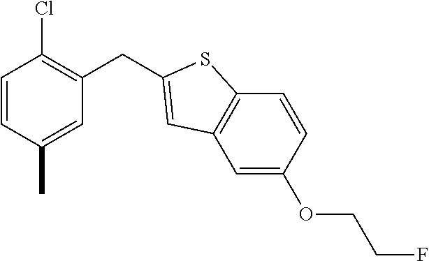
C1=CC(C)=CC(CC2=CC3=C(C=CC(OCCF)=C3)S2)=C1Cl
